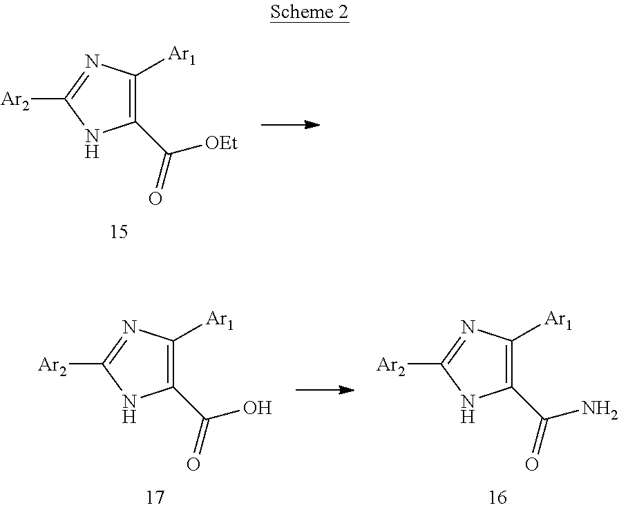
[Ar2]C1=NC([Ar1])=C(C(=O)[OEt])N1.[Ar2]C1=NC([Ar1])=C(C(=O)O)N1.[Ar2]C1=NC([Ar1])=C(C(=O)N)N1
